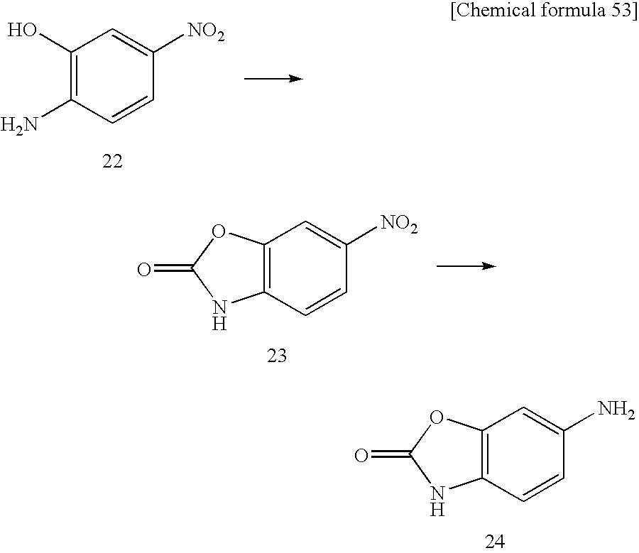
C1(O)=C(N)C=CC([NO2])=C1.C12=C(C=CC([NO2])=C1)NC(=O)O2.C12=C(C=CC(N)=C1)NC(=O)O2
